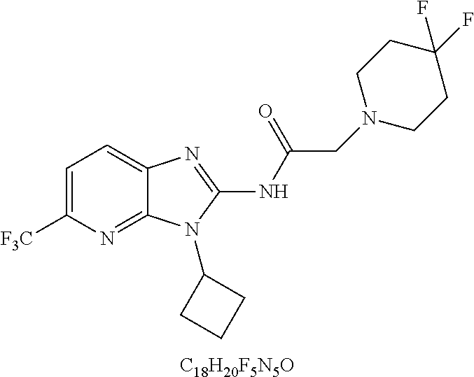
C1=C([F3C])N=C2C(=C1)N=C(NC(CN1CCC(F)(F)CC1)=O)N2C1CCC1.[C18H20F5N5O]
